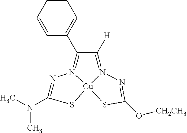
N1=C(N(C)C)S[Cu]23N1=C(C1=CC=CC=C1)C([H])=N2N=C(O[CH2CH3])S3
